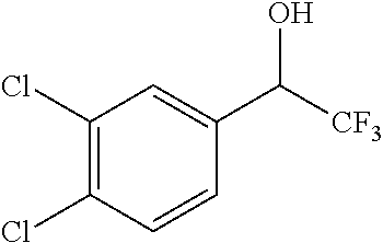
C1(Cl)=C(Cl)C=CC(C([CF3])O)=C1
